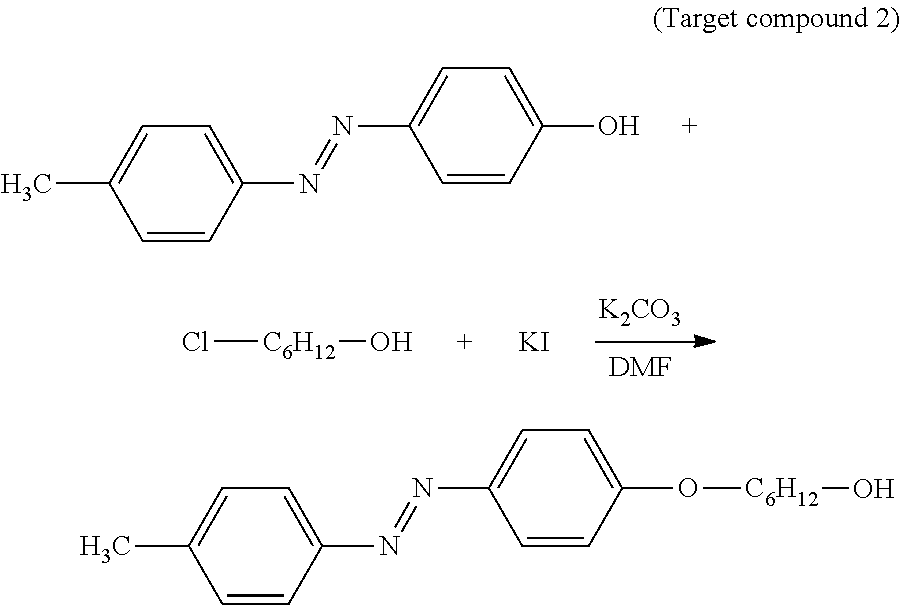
C1=CC(N=NC2=CC=C(O)C=C2)=CC=C1C.[K2CO3].[DMF].Cl[C6H12]O.[KI].C1=CC(N=NC2=CC=C(O[C6H12]O)C=C2)=CC=C1C
